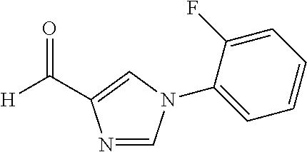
N1=CN(C2=CC=CC=C2F)C=C1C([H])=O
